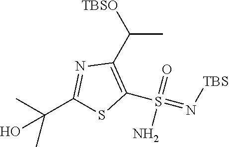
C1(C(O)(C)C)=NC(C(C)[TBSO])=C(S(=N[TBS])(=O)N)S1
